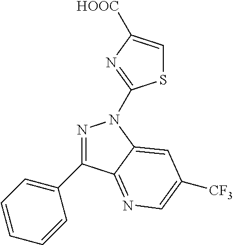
N1=C(C2=CC=CC=C2)C2=NC=C([CF3])C=C2N1C1=NC([HOOC])=CS1
